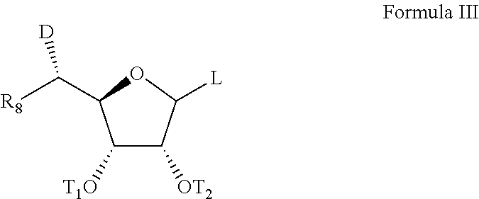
C1([T1O])C([OT2])C([L])OC1C([R8])[D]
